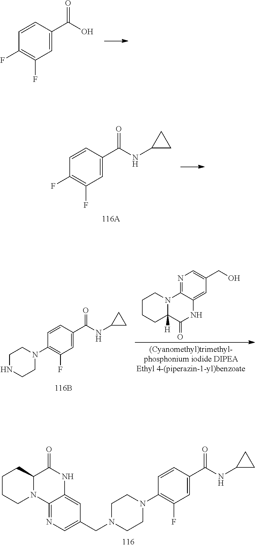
C1(=O)NC2=CC(CN3CCN(C4=C(F)C=C(C(=O)NC5CC5)C=C4)CC3)=CN=C2N2C1CCCC2.C1=C(C(O)=O)C=CC(F)=C1F.C1=C(C(NC2CC2)=O)C=CC(F)=C1F.N1=C2C(=CC(CO)=C1)NC(=O)C1([H])N2CCCC1.C1=C(C(NC2CC2)=O)C=CC(N2CCNCC2)=C1F
